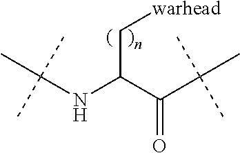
C(NC(C(C(C)(C)C)=O)C[warhead])(C)(C)C
